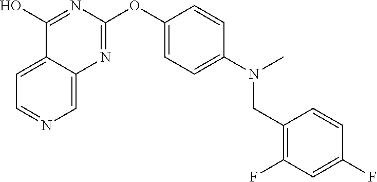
C12=CC=NC=C1N=C(OC1=CC=C(N(C)CC3=C(F)C=C(F)C=C3)C=C1)N=C2O
